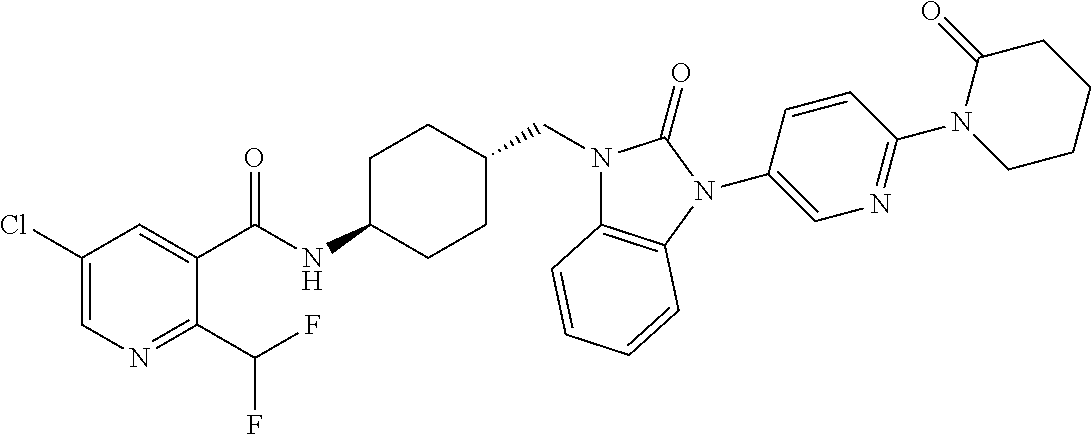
C1(Cl)=CN=C(C(F)F)C(C(NC2CCC(CN3C4=C(N(C5=CN=C(N6CCCCC6=O)C=C5)C3=O)C=CC=C4)CC2)=O)=C1
